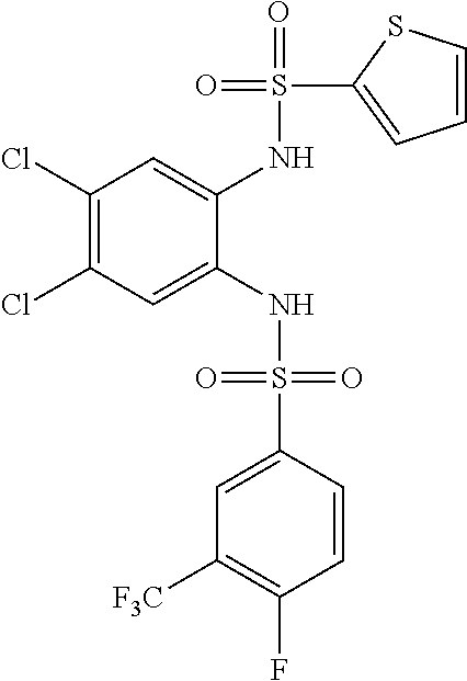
C1(Cl)=C(Cl)C=C(NS(=O)(=O)C2=CC([F3C])=C(F)C=C2)C(NS(=O)(C2=CC=CS2)=O)=C1
